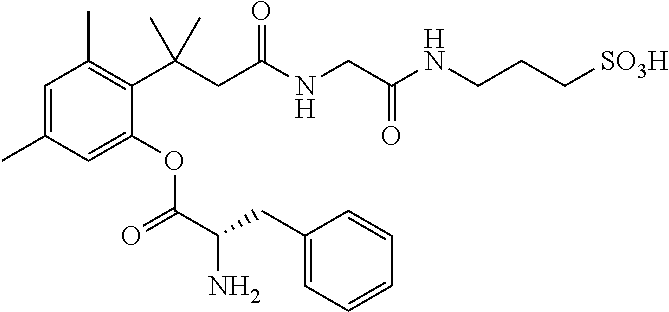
C1(C(CC(NCC(NCCC[SO3H])=O)=O)(C)C)=C(C)C=C(C)C=C1OC(=O)C(CC1=CC=CC=C1)N
